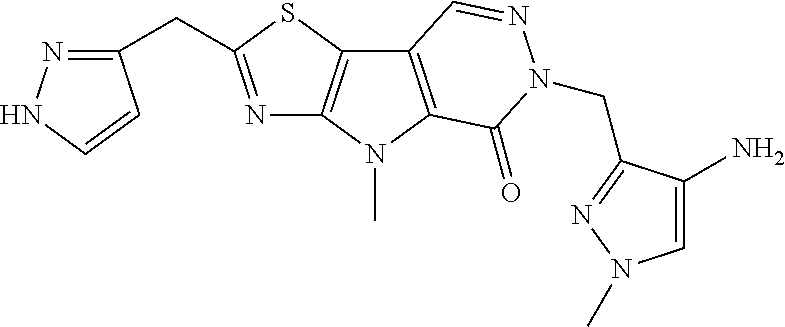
N1=C(CC2=NNC=C2)SC2=C1N(C)C1=C2C=NN(CC2=NN(C)C=C2N)C1=O
